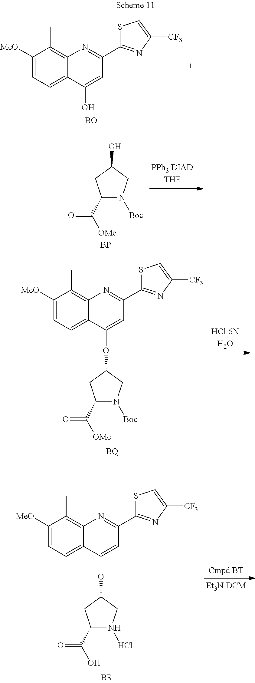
C1([MeO])=CC=C2C(=C1C)N=C(C1=NC([CF3])=CS1)C=C2O.[BO].C1(C(=O)[OMe])N([Boc])CC(O)C1.[BP].C1([MeO])=CC=C2C(=C1C)N=C(C1=NC([CF3])=CS1)C=C2OC1CN([Boc])C(C([OMe])=O)C1.C1([MeO])=CC=C2C(=C1C)N=C(C1=NC([CF3])=CS1)C=C2OC1CN(Cl)C(C(O)=O)C1
